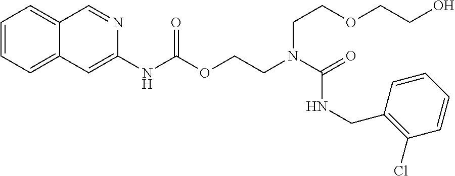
O=C(N(CCOC(NC1=CC2=CC=CC=C2C=N1)=O)CCOCCO)NCC1=C(Cl)C=CC=C1
